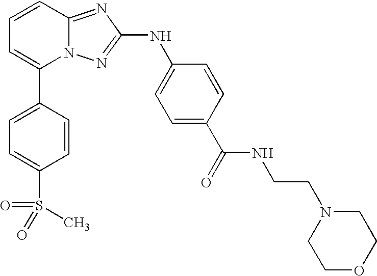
C1(C2=CC=CC3=NC(NC4=CC=C(C(NCCN5CCOCC5)=O)C=C4)=NN23)=CC=C(S(=O)(C)=O)C=C1
